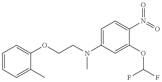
C1=CC=C(C)C(OCCN(C2=CC=C(N(=O)=O)C(OC(F)F)=C2)C)=C1
